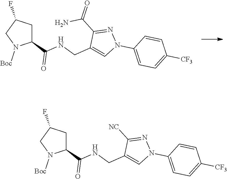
C1(C(NCC2=CN(C3=CC=C([CF3])C=C3)N=C2C(=O)N)=O)CC(F)CN1[Boc].C1(C(NCC2=CN(C3=CC=C([CF3])C=C3)N=C2[NC])=O)CC(F)CN1[Boc]
